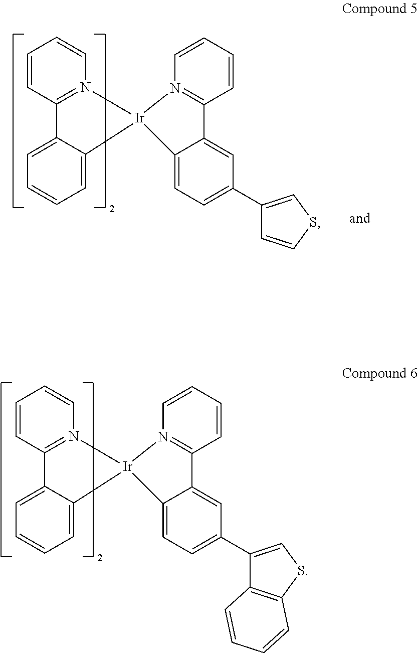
C1=CC2=N(C=C1)[Ir]1(C3=CC=CC=C23)C2=CC=C(C3=CSC4=C3C=CC=C4)C=C2C2=N1C=CC=C2.C1=CC2=N(C=C1)[Ir]1(C3=CC=CC=C23)C2=CC=C(C3=CSC=C3)C=C2C2=N1C=CC=C2
